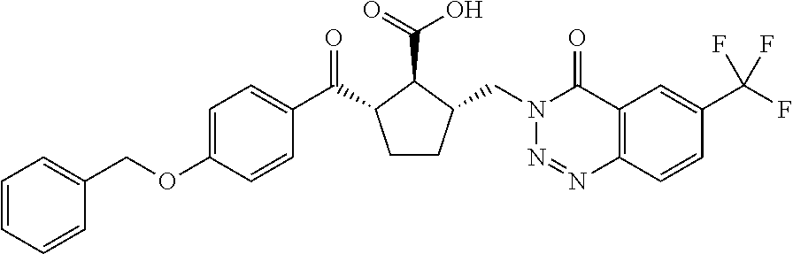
C1(COC2=CC=C(C(=O)C3CCC(CN4N=NC5=C(C4=O)C=C(C(F)(F)F)C=C5)C3C(=O)O)C=C2)=CC=CC=C1
